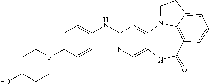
N1(C2=CC=C(NC3=NC=C4C(=N3)N3C5=C(C(=O)N4)C=CC=C5CC3)C=C2)CCC(O)CC1
